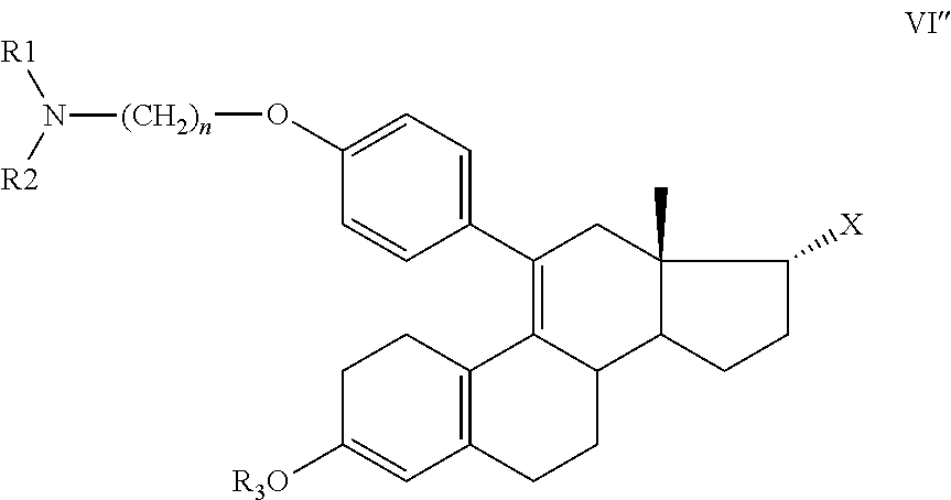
C1C([R3O])=CC2=C(C1)C1=C(C3=CC=C(O[(CH2)n]N([R2])[R1])C=C3)CC3(C)C(C1CC2)CCC3[X]
